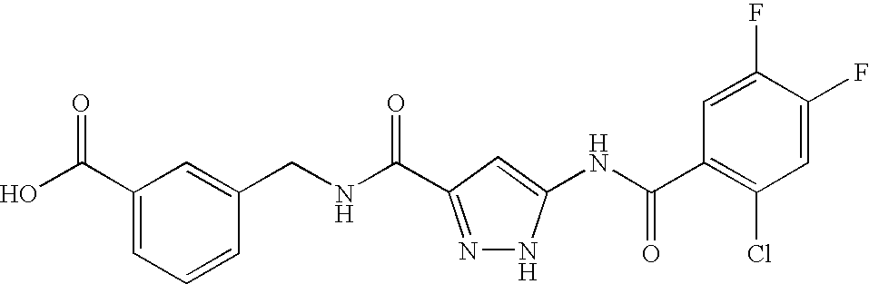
N(C(=O)C1=NNC(NC(C2=C(Cl)C=C(F)C(F)=C2)=O)=C1)CC1=CC(C(O)=O)=CC=C1
